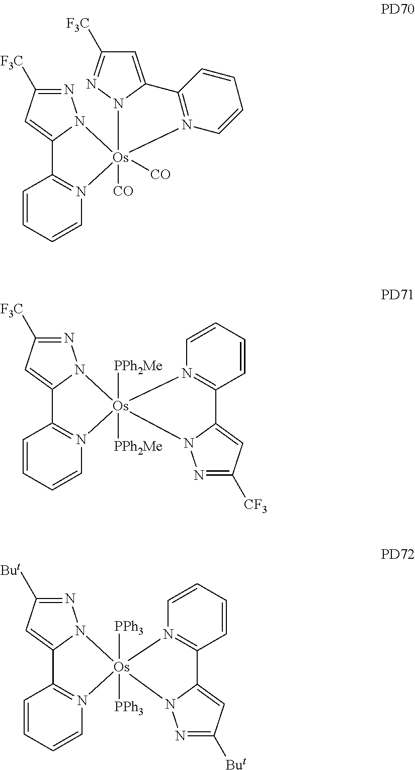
C1=CC=CN2=C1C1=CC([F3C])=NN1[Os]21([CO])([CO])N2C(=CC([F3C])=N2)C2=N1C=CC=C2.C1=CC=CN2=C1C1=CC([F3C])=NN1[Os]21([PPh2Me])([PPh2Me])N2=C(C=CC=C2)C2=CC([CF3])=NN12.C1=CC=CN2=C1C1=CC([But])=NN1[Os]21([PPh3])([PPh3])N2=C(C=CC=C2)C2=CC([But])=NN12
